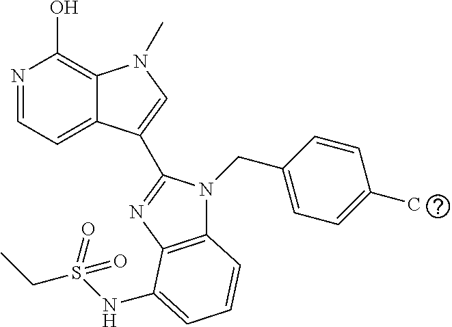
N1=CC=C2C(=C1O)N(C)C=C2C1=NC2=C(N1CC1=CC=C(C)C=C1)C=CC=C2NS(CC)(=O)=O
